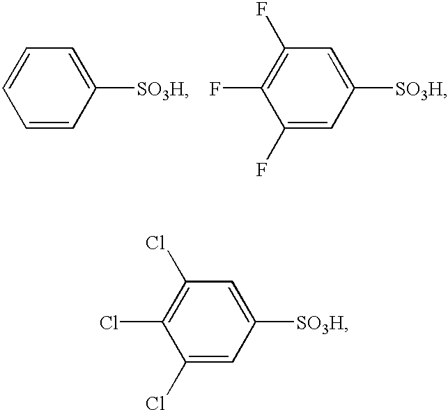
C1(Cl)=C(Cl)C(Cl)=CC([SO3H])=C1.C1=CC=CC([SO3H])=C1.C1(F)=C(F)C(F)=CC([SO3H])=C1
